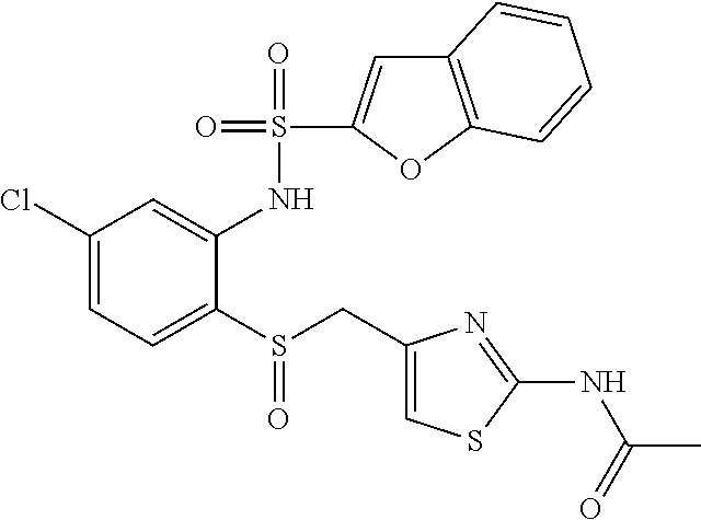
C1(Cl)=CC=C(S(CC2=CSC(NC(C)=O)=N2)=O)C(NS(=O)(=O)C2=CC3=C(O2)C=CC=C3)=C1
